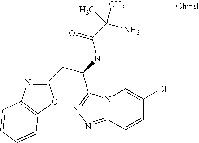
N12C(=NN=C1C(NC(C(N)(C)C)=O)CC1=NC3=C(O1)C=CC=C3)C=CC(Cl)=C2
